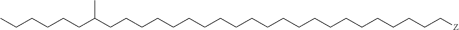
C(CCCCCCCCCCCCCCCCCCC[Z])CCC(CCCCCC)C
